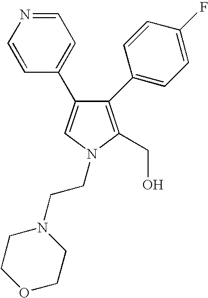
C1(C2=CC=C(F)C=C2)=C(CO)N(CCN2CCOCC2)C=C1C1=CC=NC=C1
